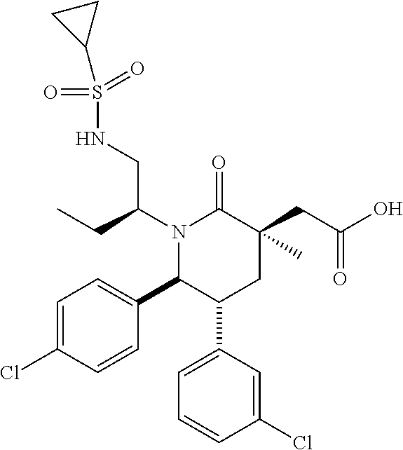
N1(C(CNS(=O)(=O)C2CC2)CC)C(C2=CC=C(Cl)C=C2)C(C2=CC=CC(Cl)=C2)CC(C)(CC(O)=O)C1=O
